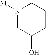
N1([M])CC(O)CCC1
